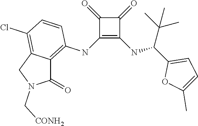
C1(NC2=C3C(=C(Cl)C=C2)CN(C[CONH2])C3=O)=C(NC(C2=CC=C(C)O2)C(C)(C)C)C(=O)C1=O
